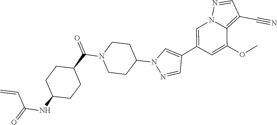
C1=C(C2=CN(C3CCN(C(C4CCC(NC(=O)C=C)CC4)=O)CC3)N=C2)C=C(OC)C2=C(C#N)C=NN12
